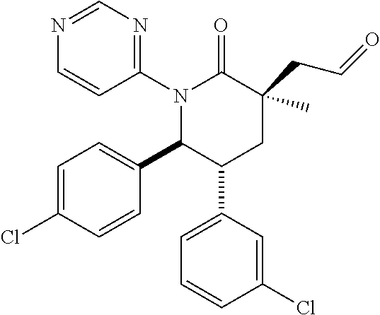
C1(N2C(C3=CC=C(Cl)C=C3)C(C3=CC=CC(Cl)=C3)CC(CC=O)(C)C2=O)=NC=NC=C1
